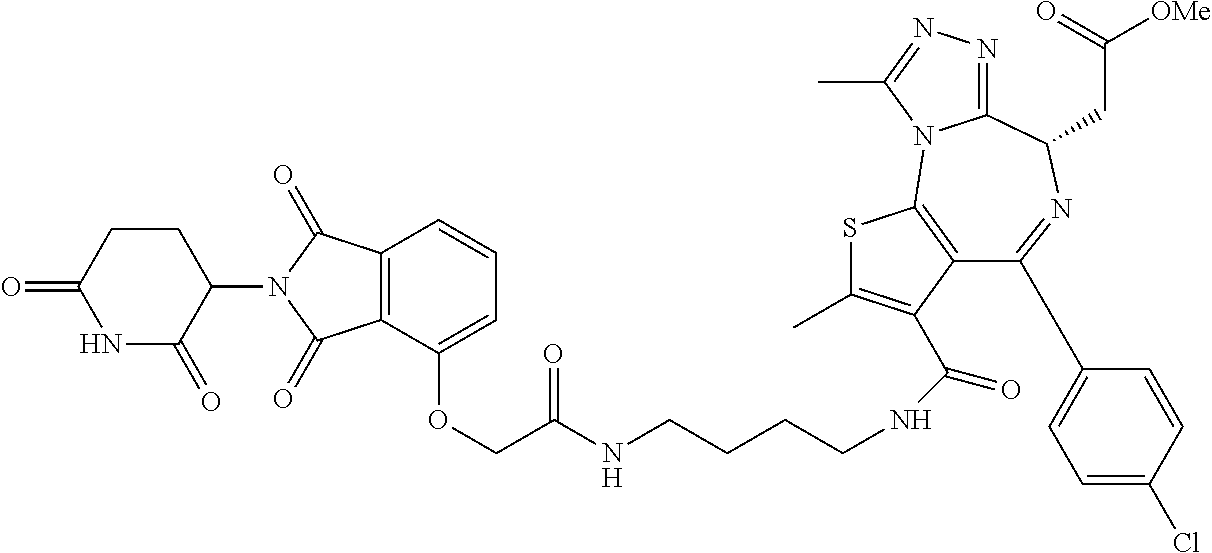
C(CCCNC(COC1=CC=CC2=C1C(=O)N(C1C(=O)NC(=O)CC1)C2=O)=O)NC(C1=C(C)SC2=C1C(C1=CC=C(Cl)C=C1)=NC(CC([OMe])=O)C1=NN=C(C)N12)=O
